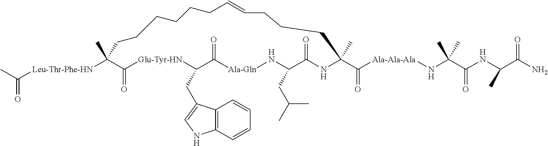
CC([Leu-Thr-Phe-HN]C1(C)C(=O)[Glu-Tyr-HN]C(CC2=CNC3=C2C=CC=C3)C(=O)[Ala-Gln]NC(CC(C)C)C(=O)NC(C(=O)[Ala-Ala-Ala]NC(C(=O)NC(C(=O)N)C)(C)C)(C)CCCC=CCCCCCC1)=O
